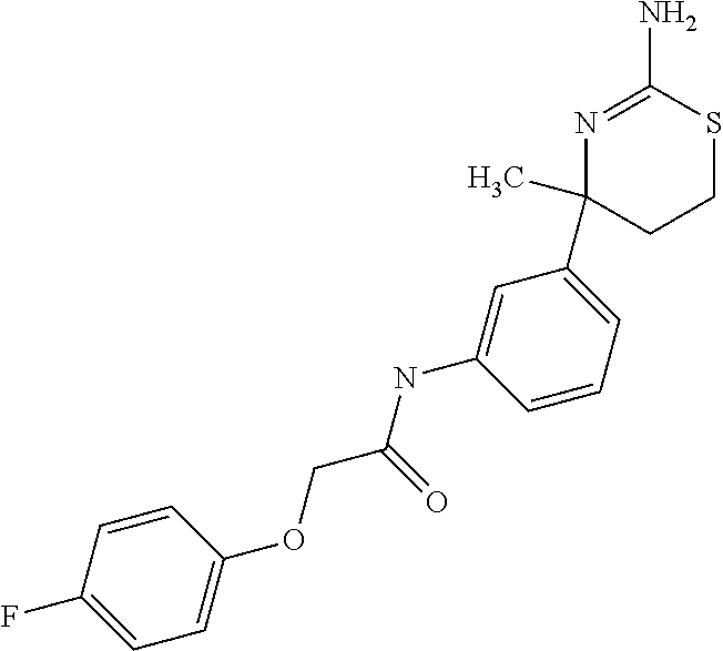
N1=C(N)SCCC1(C1=CC=CC(NC(=O)COC2=CC=C(F)C=C2)=C1)C
